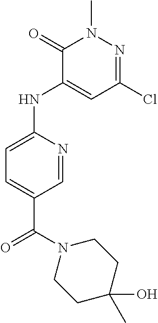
C1=C(NC2=CC(Cl)=NN(C)C2=O)N=CC(C(=O)N2CCC(O)(C)CC2)=C1
